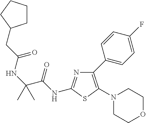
C1(C2=C(N3CCOCC3)SC(NC(C(NC(CC3CCCC3)=O)(C)C)=O)=N2)=CC=C(F)C=C1
